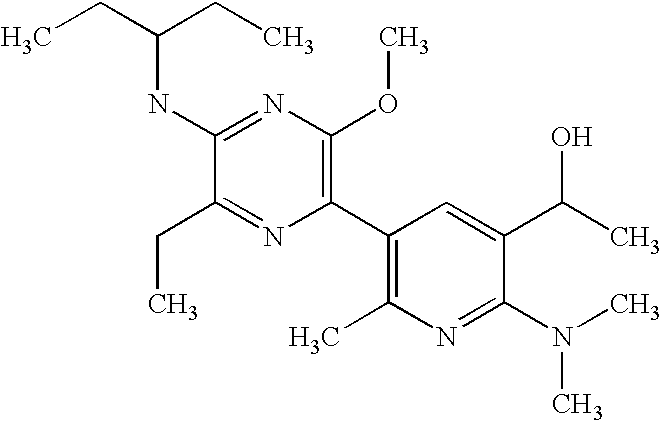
CCC(CC)NC1=NC(OC)=C(C2=C(C)N=C(N(C)C)C(C(C)O)=C2)N=C1CC
